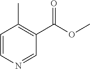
C1=CN=CC(C(OC)=O)=C1C
